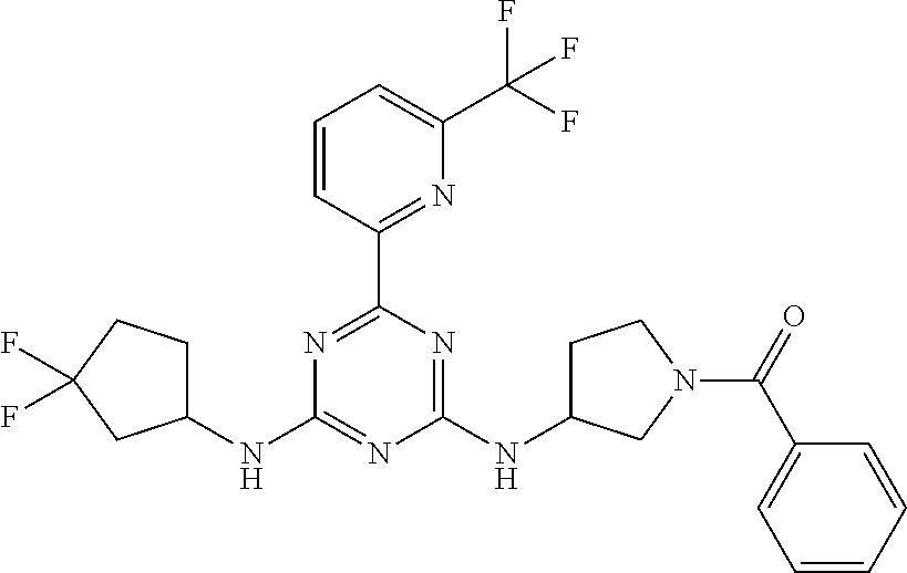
N1=C(C2=NC(C(F)(F)F)=CC=C2)N=C(NC2CCN(C(=O)C3=CC=CC=C3)C2)N=C1NC1CCC(F)(F)C1
